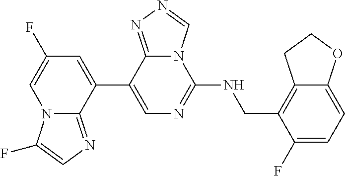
N12C(=NC=C1F)C(C1=CN=C(NCC3=C4C(=CC=C3F)OCC4)N3C1=NN=C3)=CC(F)=C2
